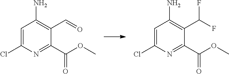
C1=C(Cl)N=C(C(OC)=O)C(C=O)=C1N.C1=C(Cl)N=C(C(OC)=O)C(C(F)F)=C1N
